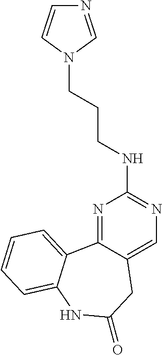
N1=C2C(=CN=C1NCCCN1C=NC=C1)CC(=O)NC1=CC=CC=C21
